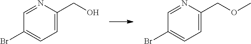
C1=NC(CO)=CC=C1Br.C1=NC(COC)=CC=C1Br
